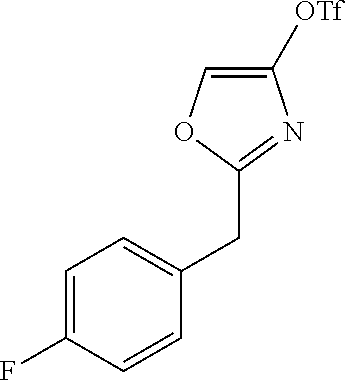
C1([OTf])=COC(CC2=CC=C(F)C=C2)=N1
